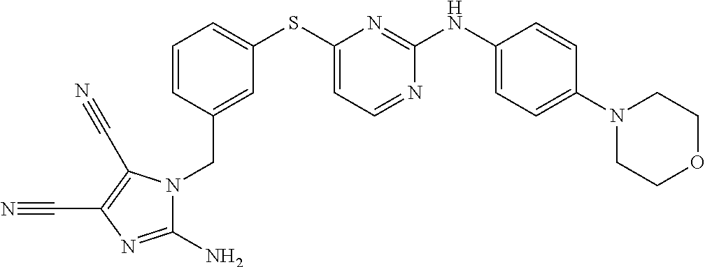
C1=CC=C(SC2=CC=NC(NC3=CC=C(N4CCOCC4)C=C3)=N2)C=C1CN1C(N)=NC(C#N)=C1C#N
